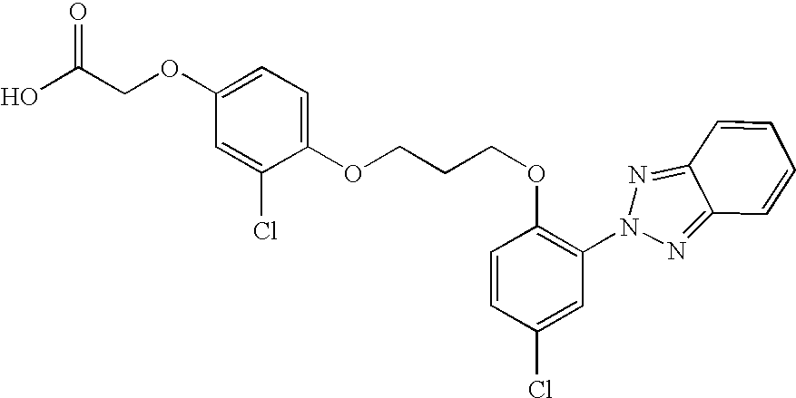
C(COC1=CC=C(OCCCOC2=C(N3N=C4C(=N3)C=CC=C4)C=C(Cl)C=C2)C(Cl)=C1)(O)=O
